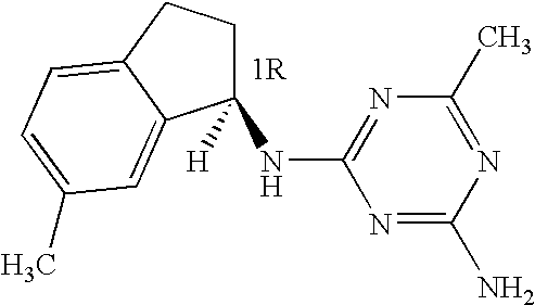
C1([H])(NC2=NC(C)=NC(N)=N2)CCC2=CC=C(C)C=C12
